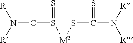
N(CS([M2+]SC(N([R])[R])=S)=S)([R])[R]
